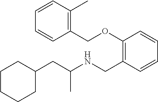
C1(CC(NCC2=C(OCC3=C(C)C=CC=C3)C=CC=C2)C)CCCCC1
